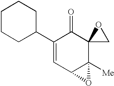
C1(C2CCCCC2)=CC2C([Me])(C3(C1=O)CO3)O2
